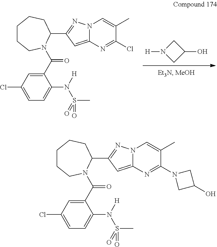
N1([H])CC(O)C1.C1(C(=O)N2CCCCCC2C2=NN3C(=C2)N=C(Cl)C(C)=C3)=CC(Cl)=CC=C1N(S(C)(=O)=O)[H].C1(C(=O)N2CCCCCC2C2=NN3C(=C2)N=C(N2CC(O)C2)C(C)=C3)=CC(Cl)=CC=C1N(S(C)(=O)=O)[H]
